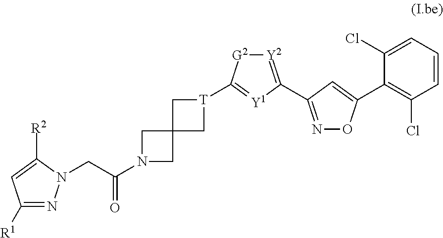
C1([R1])=NN(CC(=O)N2CC3(C2)C[T](C2=[Y1]C(C4=NOC(C5=C(Cl)C=CC=C5Cl)=C4)=[Y2][G2]2)C3)C([R2])=C1
